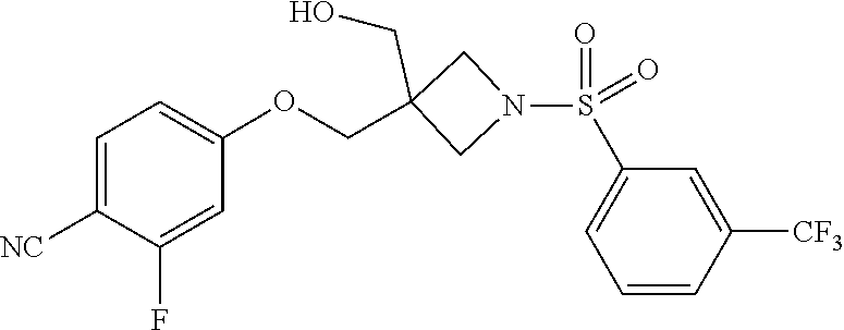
O=S(=O)(C1=CC=CC([CF3])=C1)N1CC(COC2=CC=C([NC])C(F)=C2)(CO)C1
